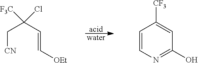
C([CN])C(C=C[OEt])([F3C])Cl.[acid].C1=CN=C(O)C=C1[CF3].[water]
